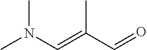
N(C=C(C=O)C)(C)C
